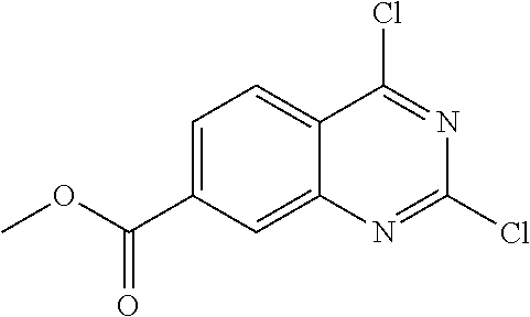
C1=C(C(OC)=O)C=C2C(=C1)C(Cl)=NC(Cl)=N2
